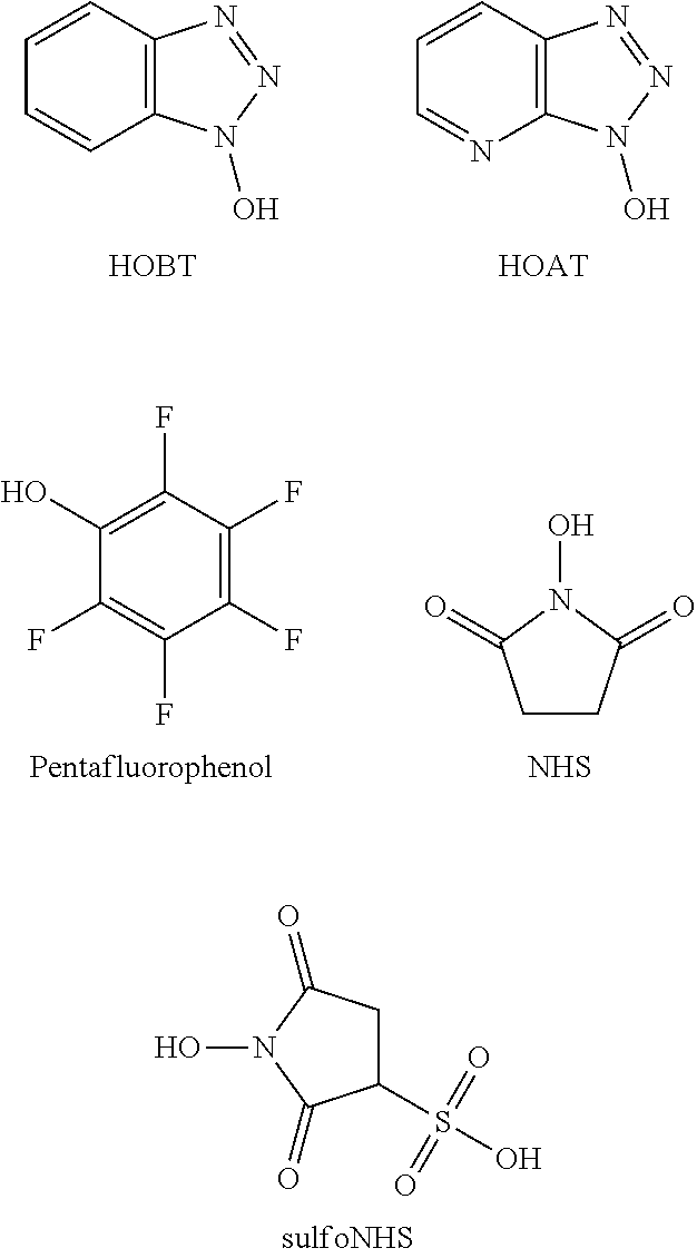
C12=C(C=CC=C1)N=NN2O.[HOBT].C12=C(C=CC=N1)N=NN2O.[HOAT].C1(F)=C(F)C(F)=C(O)C(F)=C1F.[Pentafluorophenol].C1CC(=O)N(O)C1=O.[NHS].ON1C(=O)C(S(=O)(=O)O)CC1=O
